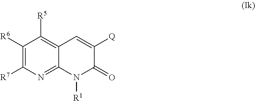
C1([R6])=C([R7])N=C2C(=C1[R5])C=C([Q])C(=O)N2[R1]
